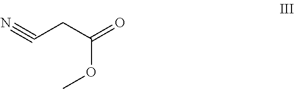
C(CC(OC)=O)#N
